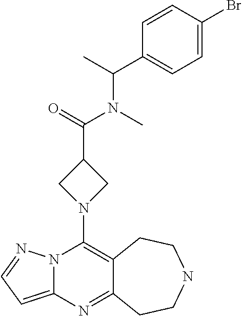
N12C(=CC=N1)N=C1C(=C2N2CC(C(=O)N(C)C(C)C3=CC=C(Br)C=C3)C2)CCNCC1
